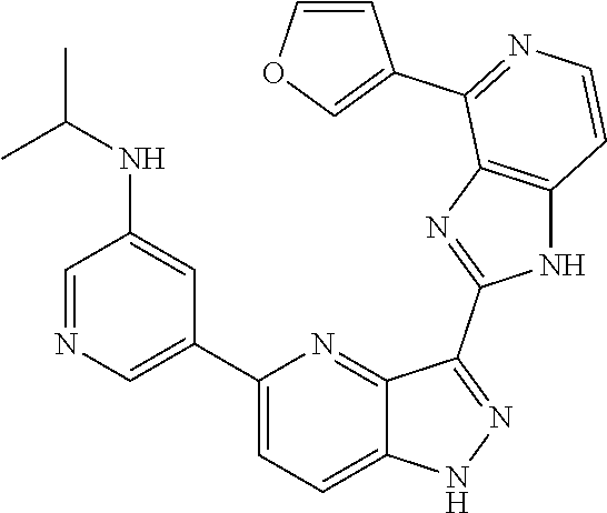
C1(C2=CN=CC(NC(C)C)=C2)=CC=C2C(=N1)C(C1=NC3=C(N1)C=CN=C3C1=COC=C1)=NN2
